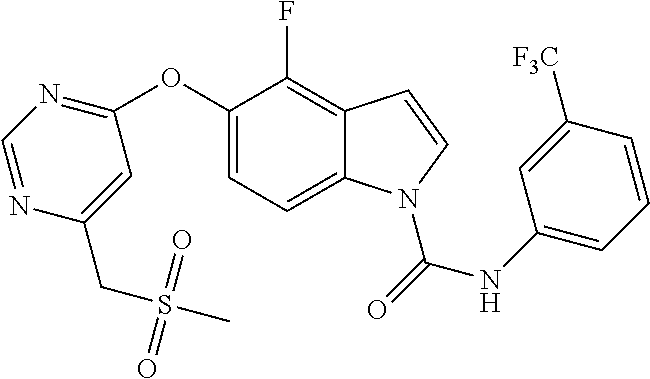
C1(OC2=NC=NC(CS(=O)(=O)C)=C2)=CC=C2C(=C1F)C=CN2C(=O)NC1=CC=CC([F3C])=C1
